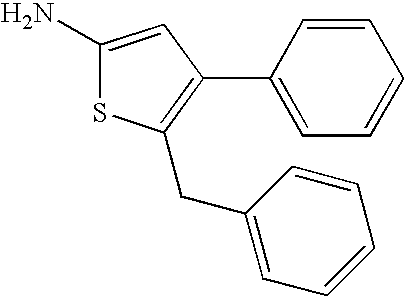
NC1=CC(C2=CC=CC=C2)=C(CC2=CC=CC=C2)S1
